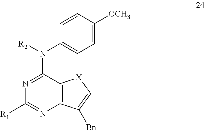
N1=C(N(C2=CC=C([OCH3])C=C2)[R2])C2=C(N=C1[R1])C([Bn])=C[X]2
